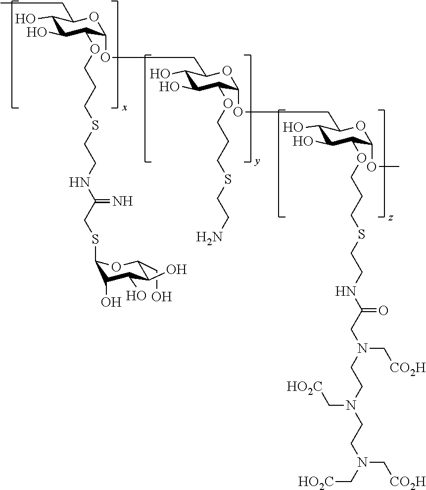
CCC1C(O)C(O)C(OCCCSCCNC(CSC2C(O)C(O)C(O)C(CO)O2)=N)C(OCC2C(O)C(O)C(OCCCSCCN)C(OCC3C(O)C(O)C(OCCCSCCNC(CN(C[CO2H])CCN(C[HO2C])CCN(C[CO2H])C[HO2C])=O)C(OC)O3)O2)O1
